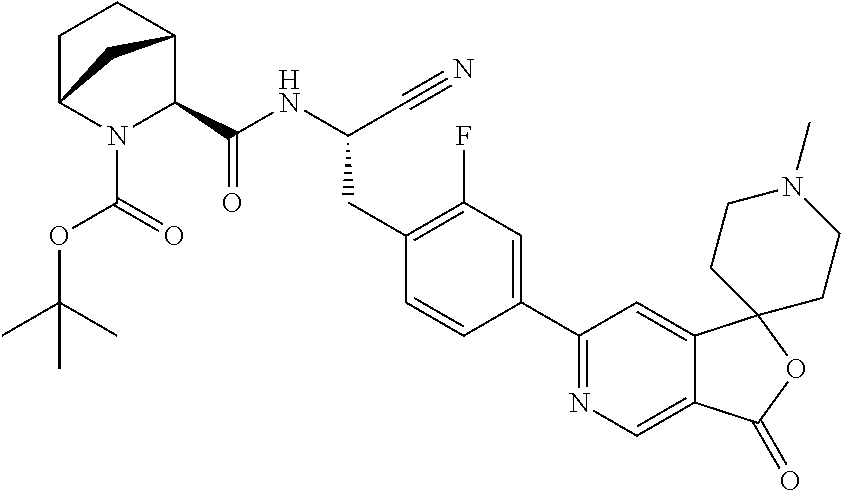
N(C(C#N)CC1=C(F)C=C(C2=NC=C3C(=C2)C2(OC3=O)CCN(C)CC2)C=C1)C(=O)C1C2CCC(N1C(OC(C)(C)C)=O)C2
